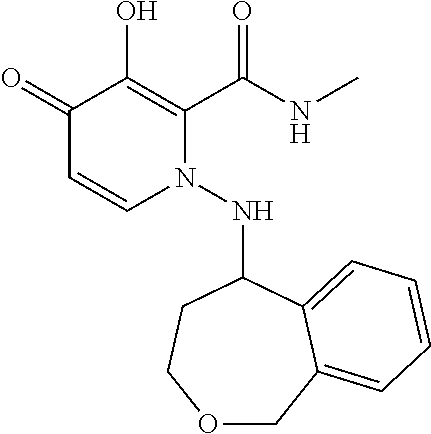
C1(=O)C=CN(NC2CCOCC3=CC=CC=C23)C(C(NC)=O)=C1O
